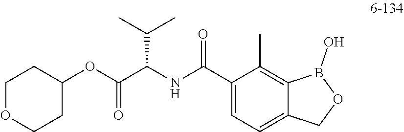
C1(OC(C(NC(C2=CC=C3C(=C2C)B(O)OC3)=O)C(C)C)=O)CCOCC1
